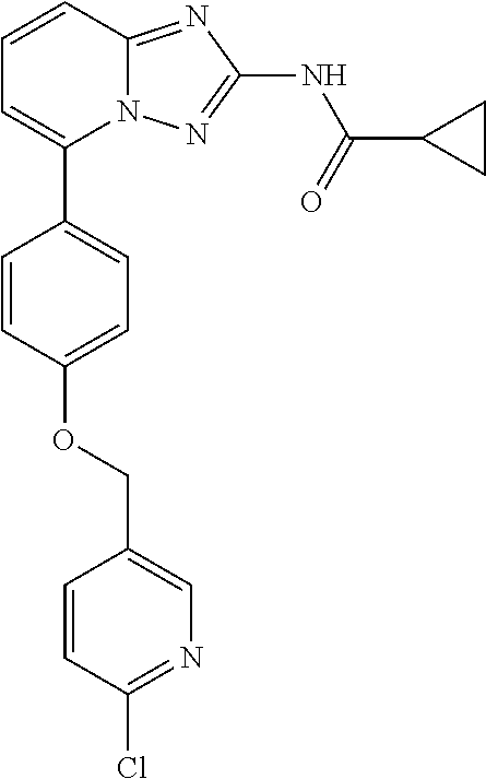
C1=CC2=NC(NC(=O)C3CC3)=NN2C(C2=CC=C(OCC3=CN=C(Cl)C=C3)C=C2)=C1
